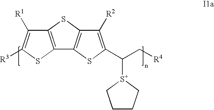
C(C1=C([R2])C2=C(S1)C1=C(S2)C([R1])=C([R3])S1)(C[R4])[S+]1CCCC1
